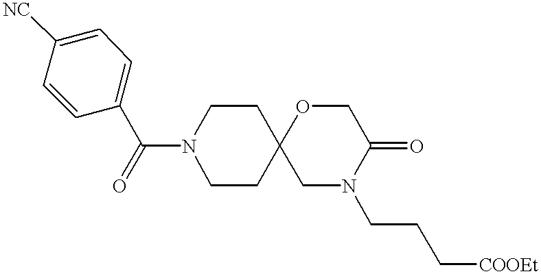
C1=C([NC])C=CC(C(=O)N2CCC3(CC2)CN(CCC[COOEt])C(=O)CO3)=C1
